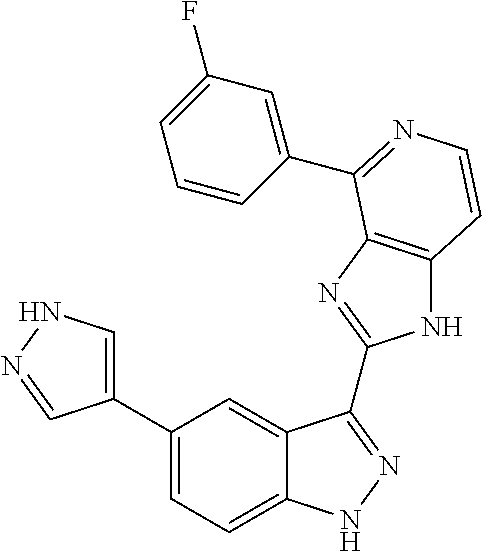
C1(C2=CNN=C2)=CC=C2C(=C1)C(C1=NC3=C(N1)C=CN=C3C1=CC(F)=CC=C1)=NN2
